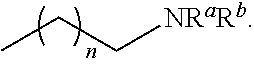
CCC[NRaRb]
